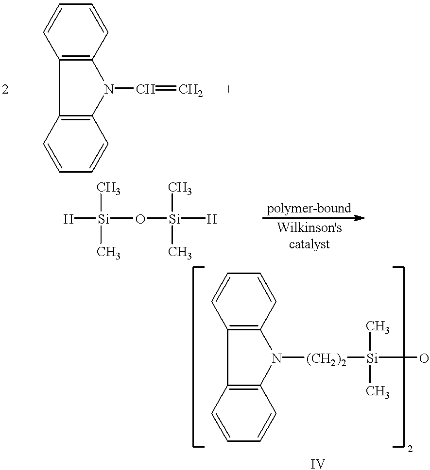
C1=CC=CC2=C1N(C=C)C1=C2C=CC=C1.[H][Si](O[Si]([H])(C)C)(C)C.C12=C(C3=C(N1[(CH2)2][Si](O)(C)C)C=CC=C3)C=CC=C2
